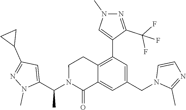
C1(C(N2C(=O)C3=CC(CN4C(C)=NC=C4)=CC(C4=CN(C)N=C4C(F)(F)F)=C3CC2)C)=CC(C2CC2)=NN1C
